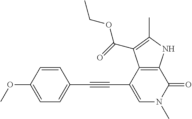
C(C1=CN(C)C(=O)C2=C1C(C(=O)OCC)=C(C)N2)#CC1=CC=C(OC)C=C1
